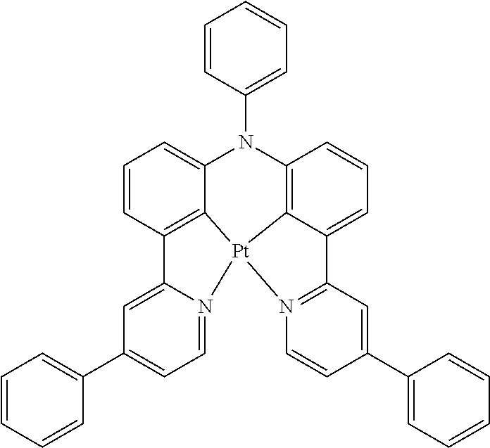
C12=CC(C3=CC=CC=C3)=CC=N1[Pt]13C4=C2C=CC=C4N(C2=CC=CC=C2)C2=C1C(=CC=C2)C1=N3C=CC(C2=CC=CC=C2)=C1
